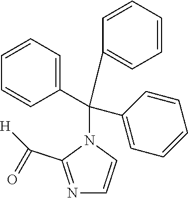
N1=C(C([H])=O)N(C(C2=CC=CC=C2)(C2=CC=CC=C2)C2=CC=CC=C2)C=C1
